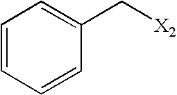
C1=CC=CC(C[X2])=C1
